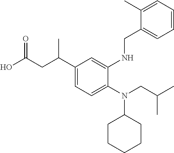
OC(CC(C1=CC=C(N(CC(C)C)C2CCCCC2)C(NCC2=CC=CC=C2C)=C1)C)=O
